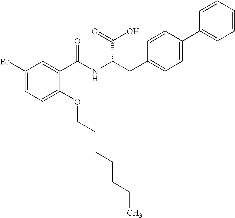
C1(Br)=CC=C(OCCCCCCC)C(C(NC(CC2=CC=C(C3=CC=CC=C3)C=C2)C(=O)O)=O)=C1
